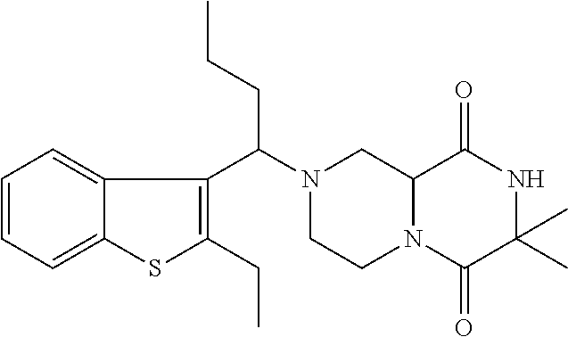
C12N(C(=O)C(C)(C)NC1=O)CCN(C(C1=C(CC)SC3=CC=CC=C13)CCC)C2
